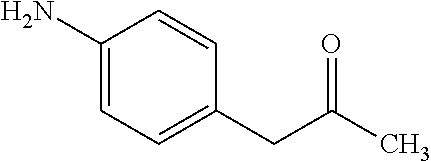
C1(N)=CC=C(CC(C)=O)C=C1
